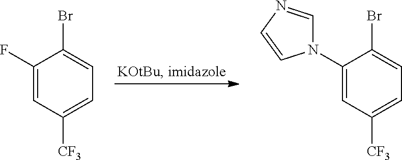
C1(F)=CC([CF3])=CC=C1Br.C1(N2C=NC=C2)=CC([CF3])=CC=C1Br
